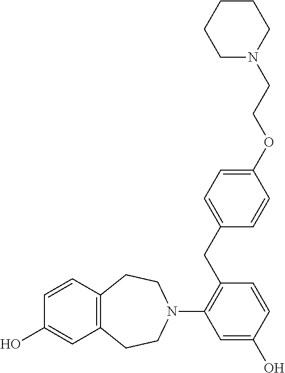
C12=C(C=CC(O)=C1)CCN(C1=C(CC3=CC=C(OCCN4CCCCC4)C=C3)C=CC(O)=C1)CC2
